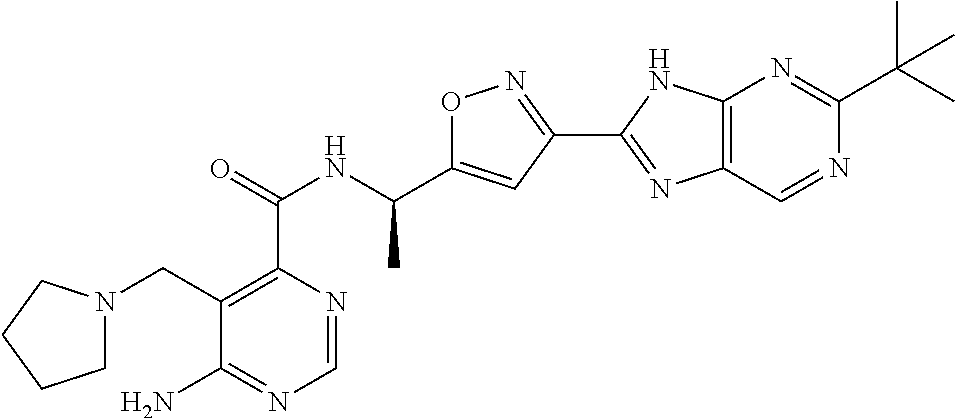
C1=NC(C(=O)NC(C2=CC(C3=NC4=C(N3)N=C(C(C)(C)C)N=C4)=NO2)C)=C(CN2CCCC2)C(N)=N1
